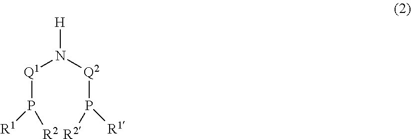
[Q1](P([R2])[R1])N([Q2]P([R2])[R1])[H]
